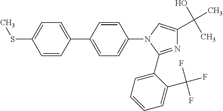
C1=CC(C2=CC=C(N3C=C(C(O)(C)C)N=C3C3=CC=CC=C3C(F)(F)F)C=C2)=CC=C1SC
